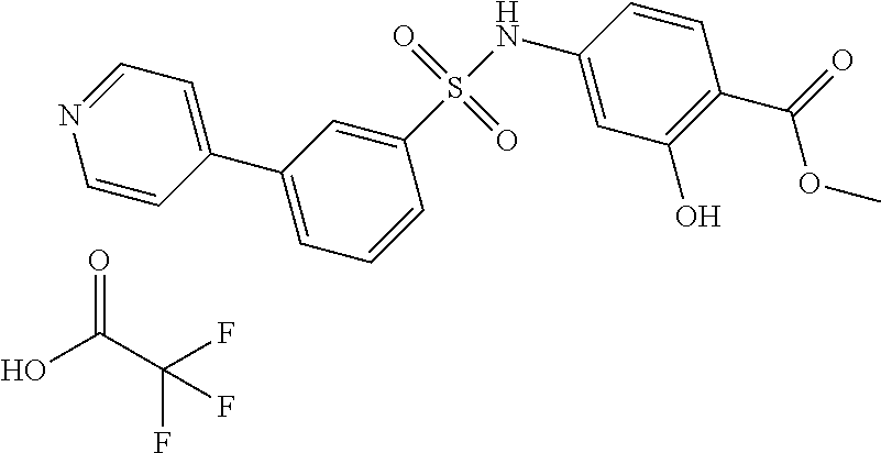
N1=CC=C(C2=CC=CC(S(NC3=CC(O)=C(C(=O)OC)C=C3)(=O)=O)=C2)C=C1.OC(C(F)(F)F)=O
